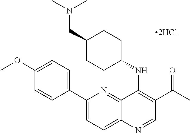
C12=NC(C3=CC=C(OC)C=C3)=CC=C1N=CC(C(C)=O)=C2NC1CCC(CN(C)C)CC1
